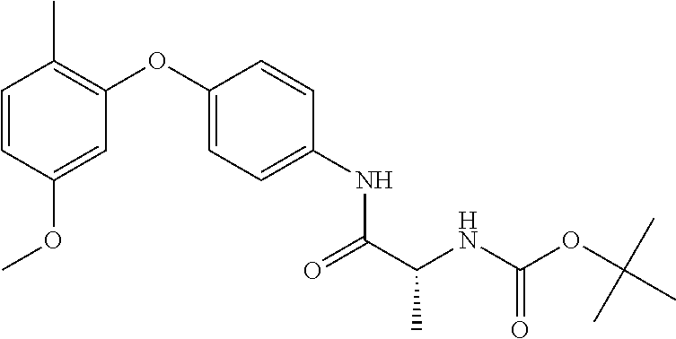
C1=C(OC2=C(C)C=CC(OC)=C2)C=CC(NC(C(NC(OC(C)(C)C)=O)C)=O)=C1
